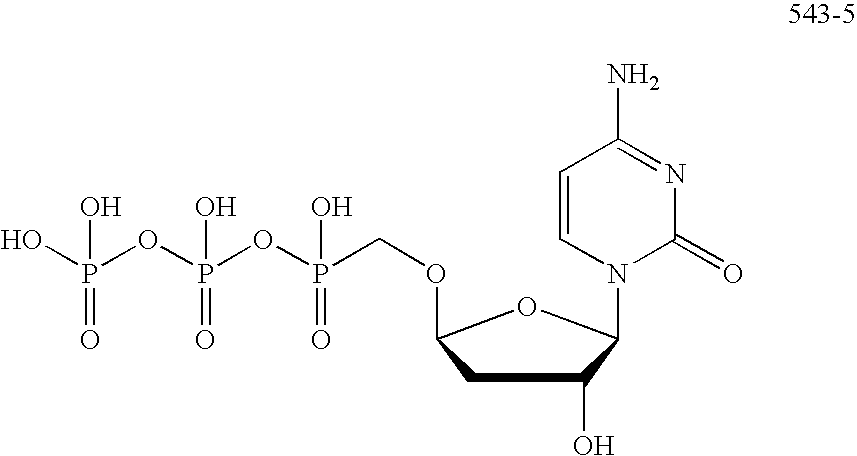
C1C(O)C(N2C(=O)N=C(N)C=C2)OC1OCP(OP(OP(O)(=O)O)(=O)O)(O)=O
